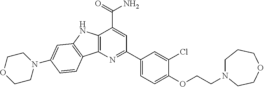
C12=C(N=C(C3=CC=C(OCCN4CCCOCC4)C(Cl)=C3)C=C1C(=O)N)C1=C(N2)C=C(N2CCOCC2)C=C1
